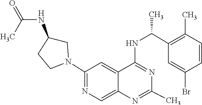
N1=C(NC(C2=C(C)C=CC(Br)=C2)C)C2=CC(N3CC(NC(=O)C)CC3)=NC=C2N=C1C
